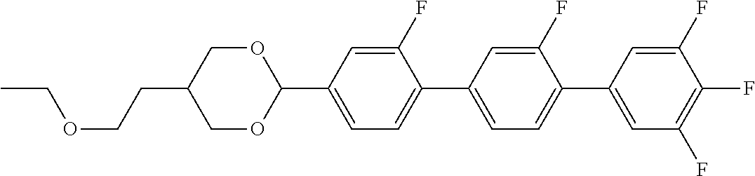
O1CC(CCOCC)COC1C1=CC=C(C2=CC=C(C3=CC(F)=C(F)C(F)=C3)C(F)=C2)C(F)=C1
